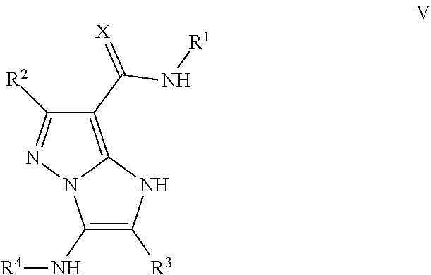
N(C1=C([R3])NC2=C(C(=[X])N[R1])C([R2])=NN12)[R4]
